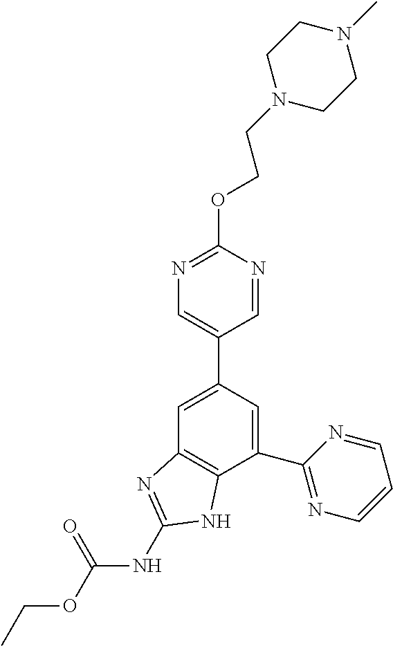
C1=C(C2=CN=C(OCCN3CCN(C)CC3)N=C2)C=C(C2=NC=CC=N2)C2=C1N=C(NC(=O)OCC)N2
